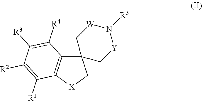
C12=C(C([R4])=C([R3])C([R2])=C1[R1])C1(C[X]2)C[Y]N([R5])[W]C1
